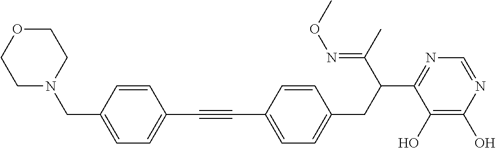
C(#CC1=CC=C(CN2CCOCC2)C=C1)C1=CC=C(CC(C2=NC=NC(O)=C2O)C(C)=NOC)C=C1
